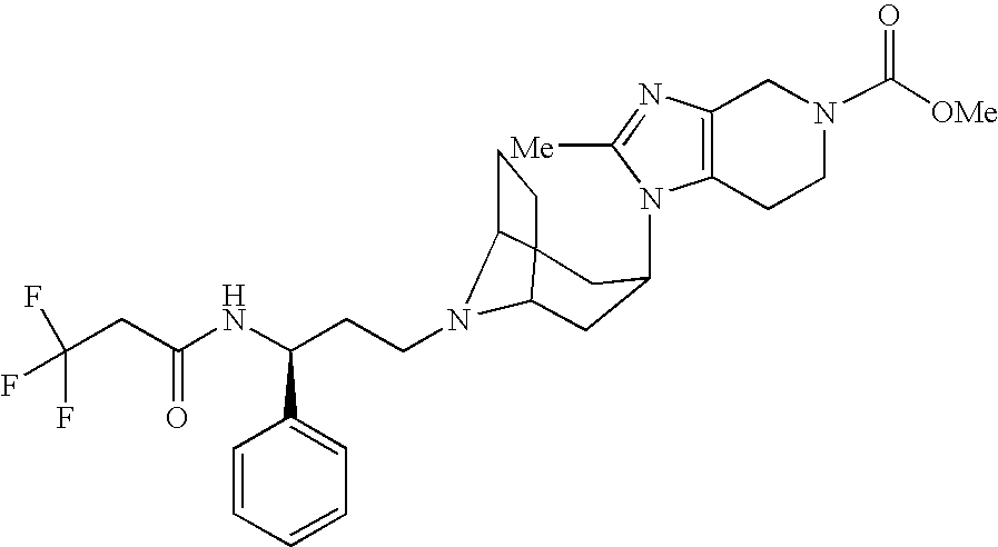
N1(C2CC3N(CCC(NC(CC(F)(F)F)=O)C4=CC=CC=C4)C4C3(CC4)C2)C2=C(N=C1[Me])CN(C([OMe])=O)CC2
